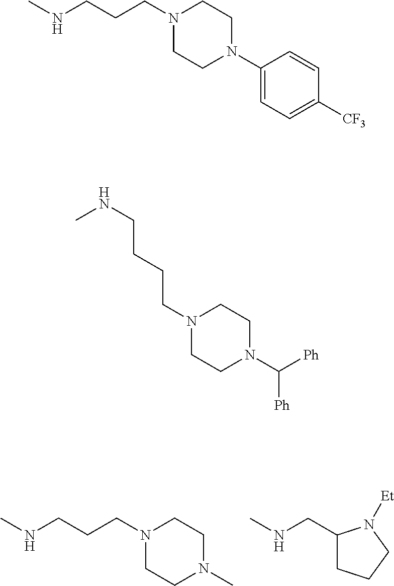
N(CCCN1CCN(C)CC1)C.N(CC1CCCN1[Et])C.N(CCCN1CCN(C2=CC=C([CF3])C=C2)CC1)C.CNCCCCN1CCN(C([Ph])[Ph])CC1
